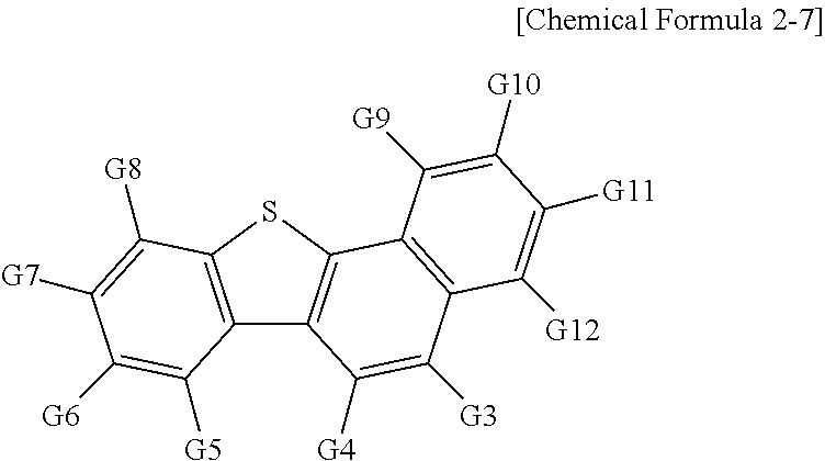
C12=C(SC3=C1C([G4])=C([G3])C1=C3C([G9])=C([G10])C([G11])=C1[G12])C([G8])=C([G7])C([G6])=C2[G5]
